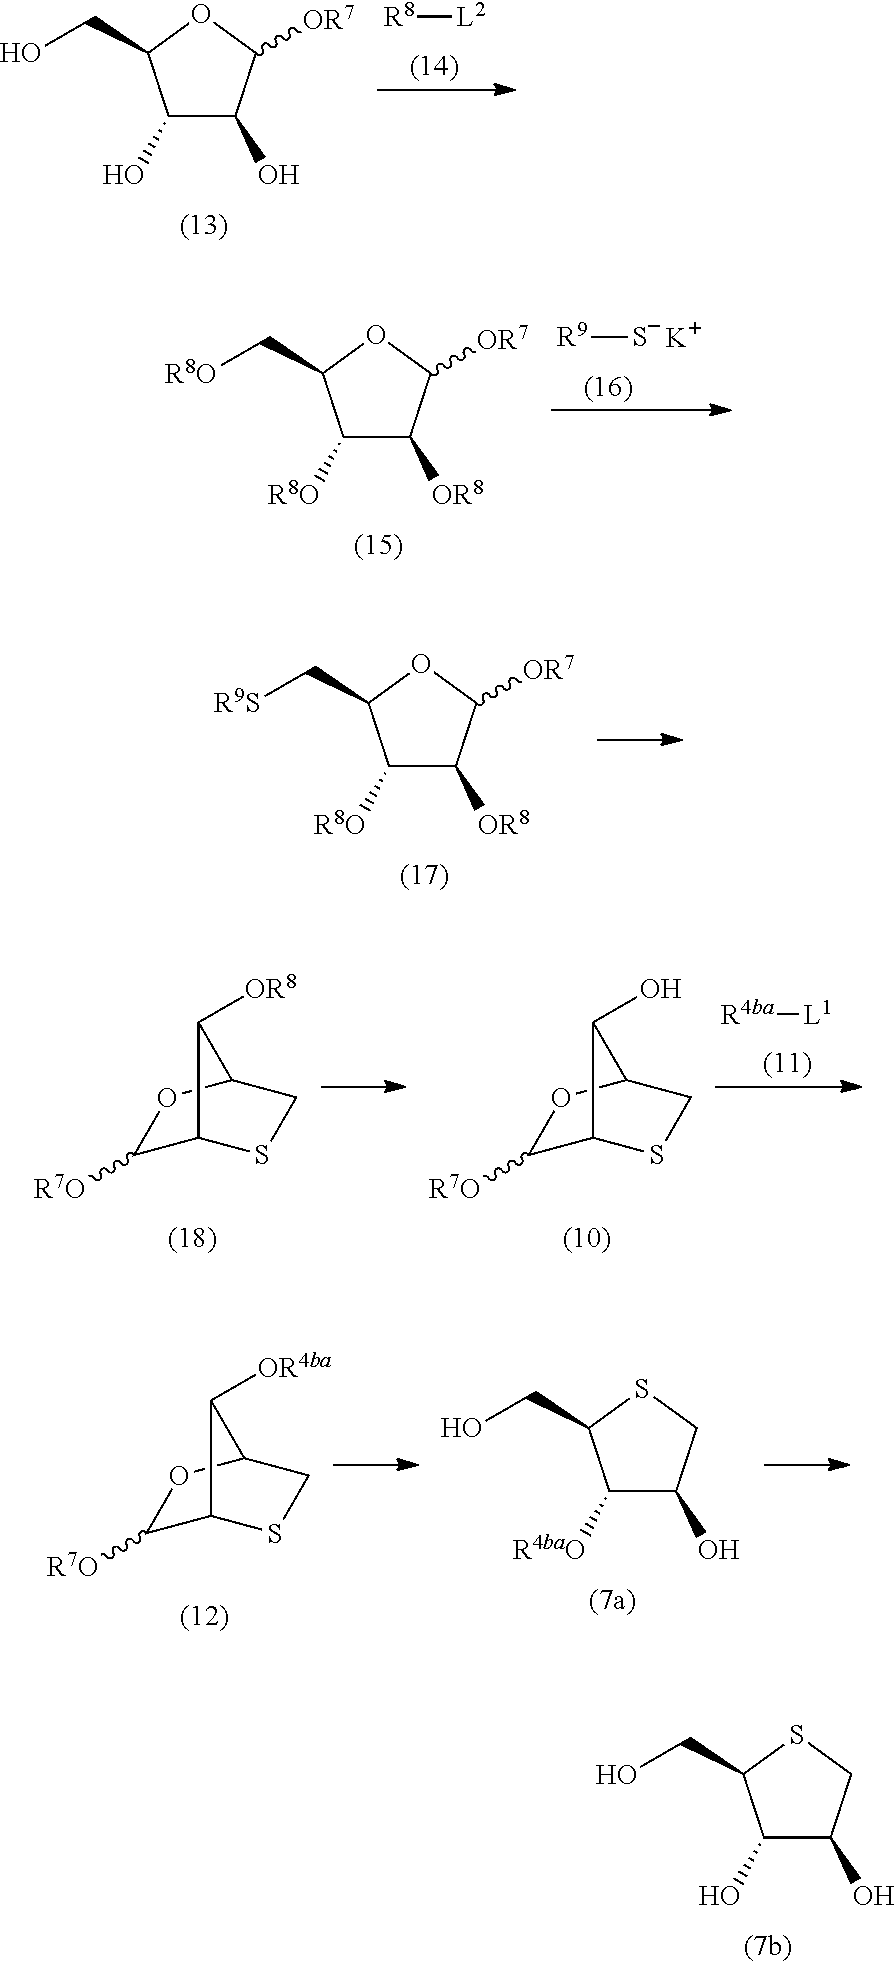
C1(O)C(O)C([OR7])OC1CO.[R8][L2].C1([R8O])C([OR8])C([OR7])OC1C[R8O].[R9][S-].[K].C1([R8O])C([OR8])C([OR7])OC1C[R9S].C1([R7O])C2SCC(O1)C2[OR8].C1([R7O])C2SCC(O1)C2O.[R4ba][L1].C1([R7O])C2SCC(O1)C2[OR4ba].C1([R4baO])C(O)CSC1CO.C1(O)C(O)CSC1CO
